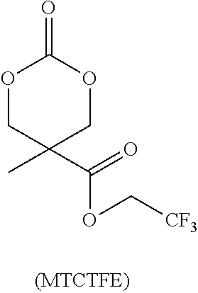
O1CC(C)(C(=O)OC[CF3])COC1=O
